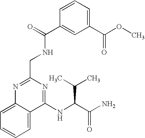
C1=C2C(=CC=C1)N=C(CNC(=O)C1=CC(C(=O)OC)=CC=C1)N=C2NC(C(N)=O)C(C)C
